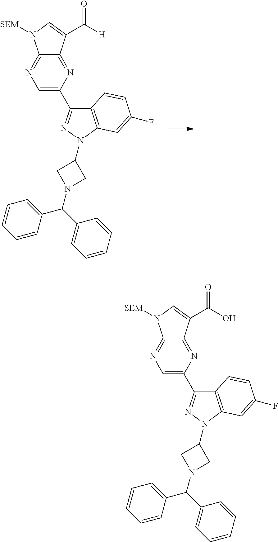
C1(C2=NN(C3CN(C(C4=CC=CC=C4)C4=CC=CC=C4)C3)C3=C2C=CC(F)=C3)=CN=C2C(=N1)C(C([H])=O)=CN2[SEM].C1(C2=NN(C3CN(C(C4=CC=CC=C4)C4=CC=CC=C4)C3)C3=C2C=CC(F)=C3)=CN=C2C(=N1)C(C(O)=O)=CN2[SEM]
